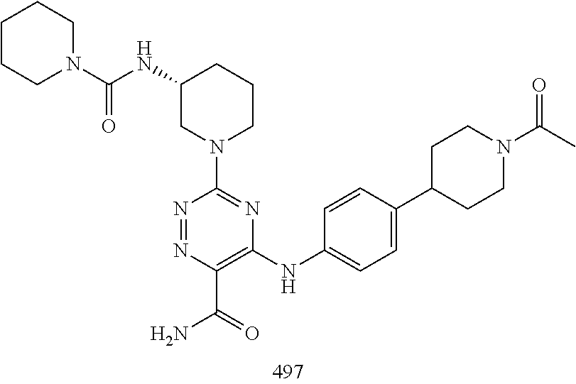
N1=NC(C(N)=O)=C(NC2=CC=C(C3CCN(C(C)=O)CC3)C=C2)N=C1N1CC(NC(N2CCCCC2)=O)CCC1
